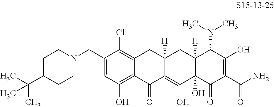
C12=C(Cl)C(CN3CCC(C(C)(C)C)CC3)=CC(O)=C1C(=O)C1=C(O)C3(O)C([H])(CC1([H])C2)C(N(C)C)C(O)=C(C(N)=O)C3=O
